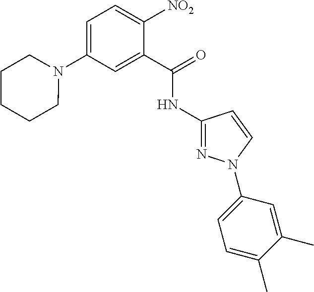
C1(NC(C2=CC(N3CCCCC3)=CC=C2[NO2])=O)=NN(C2=CC=C(C)C(C)=C2)C=C1
